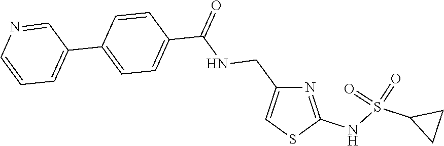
N1=C(NS(C2CC2)(=O)=O)SC=C1CNC(C1=CC=C(C2=CC=CN=C2)C=C1)=O
